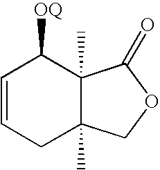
C12(C)C(C)(COC1=O)CC=CC2[OQ]
